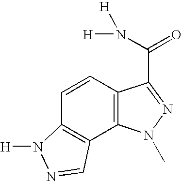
C1=CC2=C(C3=C1N([H])N=C3)N(C)N=C2C(N([H])[H])=O
